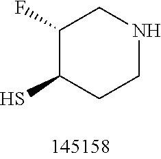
C1(F)C(S)CCNC1
